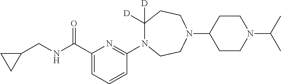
C(C1=CC=CC(N2C([D])([D])CCN(C3CCN(C(C)C)CC3)CC2)=N1)(NCC1CC1)=O
